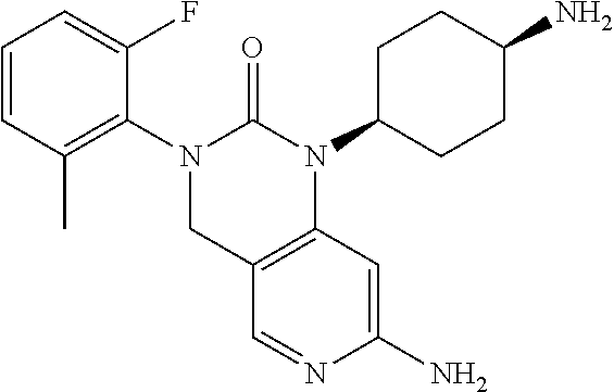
C1=CC(C)=C(N2C(=O)N(C3CCC(N)CC3)C3=C(C2)C=NC(N)=C3)C(F)=C1
